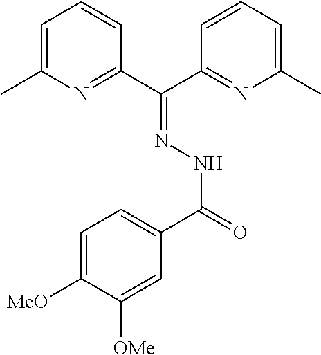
C1=C(C)N=C(C(C2=NC(C)=CC=C2)=NNC(=O)C2=CC=C([MeO])C([OMe])=C2)C=C1
